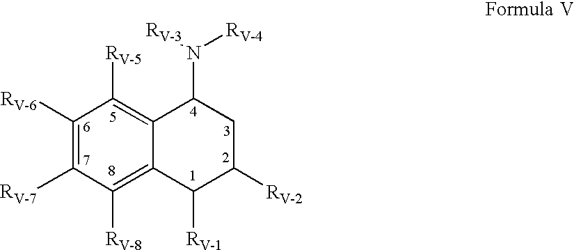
C1([RV-6])=C([RV-7])C([RV-8])=C2C(=C1[RV-5])C(N([RV-4])[RV-3])CC([RV-2])C2[RV-1]
